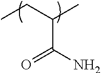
CCC(C)C(N)=O
